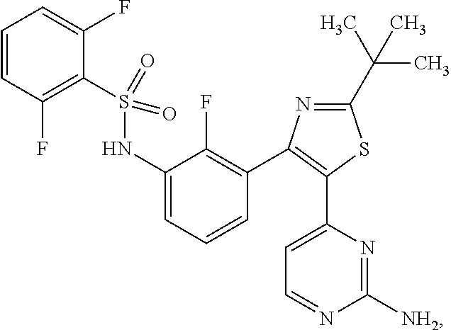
C1=CC(F)=C(S(NC2=CC=CC(C3=C(C4=CC=NC([NH2])=N4)SC(C(C)(C)C)=N3)=C2F)(=O)=O)C(F)=C1
